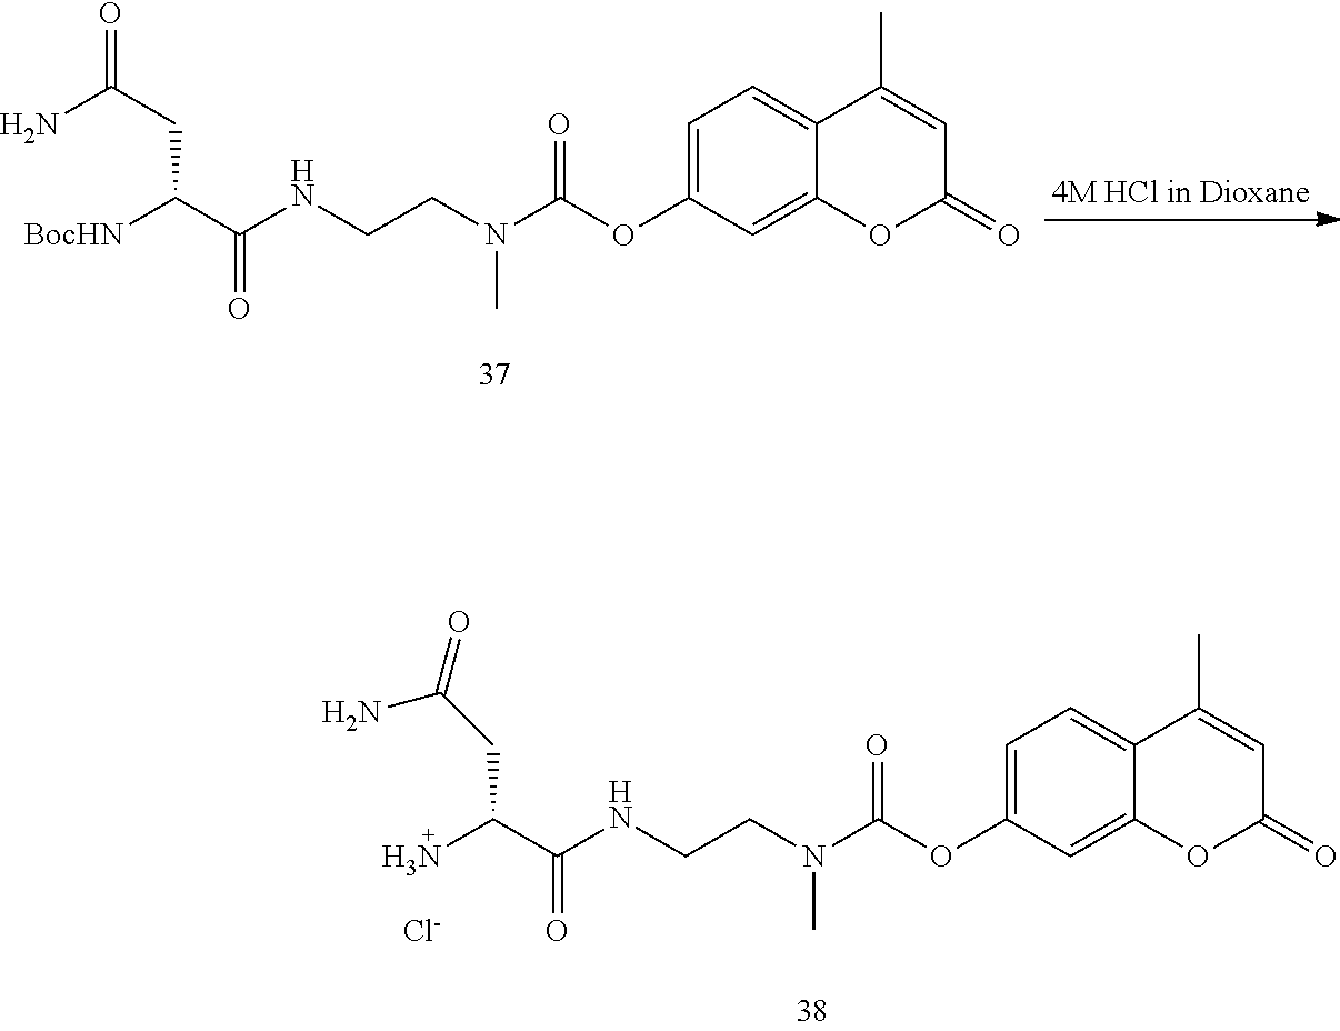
C1=C(OC(N(CCNC(C([BocHN])CC(N)=O)=O)C)=O)C=C2C(=C1)C(C)=CC(=O)O2.C1=C(OC(N(CCNC(C(N)CC(N)=O)=O)C)=O)C=C2C(=C1)C(C)=CC(=O)O2.[Cl-]
